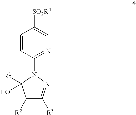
C1(N2C([R1])(O)C([R2])C([R3])=N2)=NC=C([SO2R4])C=C1
